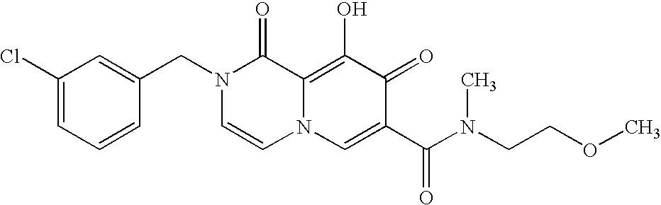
C1(Cl)=CC=CC(CN2C=CN3C(=C(O)C(=O)C(C(N(CCOC)C)=O)=C3)C2=O)=C1
